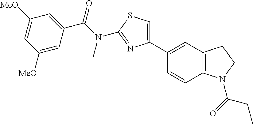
C(N(C1=NC(C2=CC3=C(C=C2)N(C(=O)CC)CC3)=CS1)C)(=O)C1=CC([MeO])=CC([MeO])=C1
